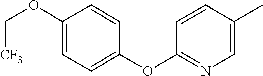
C1=CC(OC2=NC=C(C)C=C2)=CC=C1OC[CF3]
